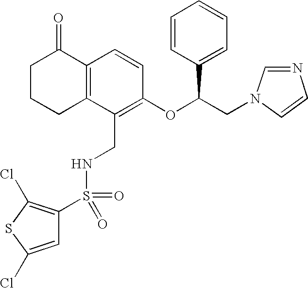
C12=C(C(CNS(=O)(=O)C3=C(Cl)SC(Cl)=C3)=C(OC(CN3C=NC=C3)C3=CC=CC=C3)C=C1)CCCC2=O
